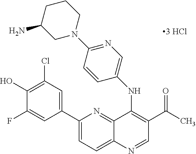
C1(C2=CC(Cl)=C(O)C(F)=C2)=CC=C2C(=N1)C(NC1=CN=C(N3CCCC(N)C3)C=C1)=C(C(=O)C)C=N2
